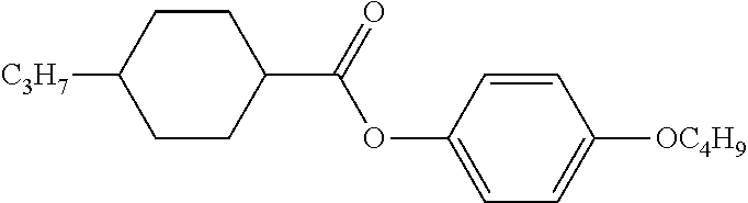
[C3H7]C1CCC(C(=O)OC2=CC=C([OC4H9])C=C2)CC1
